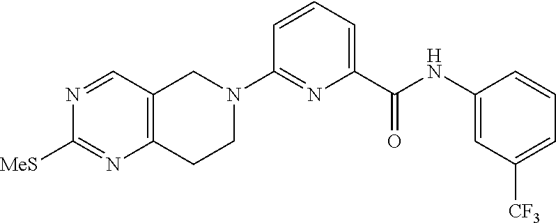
C12=C(C=NC([MeS])=N1)CN(C1=NC(C(NC3=CC([CF3])=CC=C3)=O)=CC=C1)CC2
